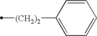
C1([(CH2)2]C)=CC=CC=C1
